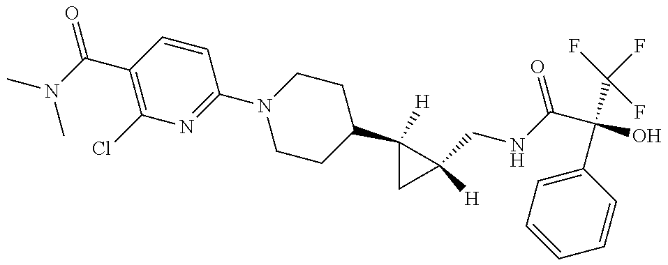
CN(C)C(=O)C1=C(Cl)N=C(N2CCC(C3([H])CC3([H])CNC(=O)C(O)(C(F)(F)F)C3=CC=CC=C3)CC2)C=C1
